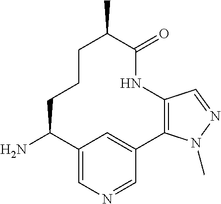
C12=CN=CC(=C1)C1=C(NC(=O)C(C)CCCC2N)C=NN1C
